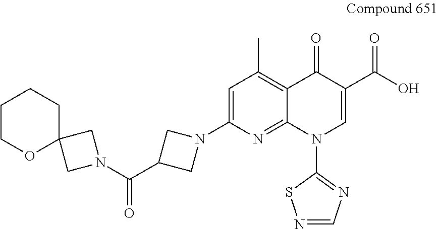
C1=C(N2CC(C(N3CC4(C3)CCCCO4)=O)C2)N=C2C(=C1C)C(=O)C(C(O)=O)=CN2C1=NC=NS1
